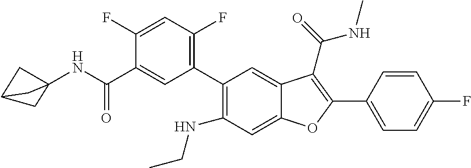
C1=C(C2=C(C(=O)NC)C3=CC(C4=C(F)C=C(F)C(C(NC56CC(C5)C6)=O)=C4)=C(NCC)C=C3O2)C=CC(F)=C1
